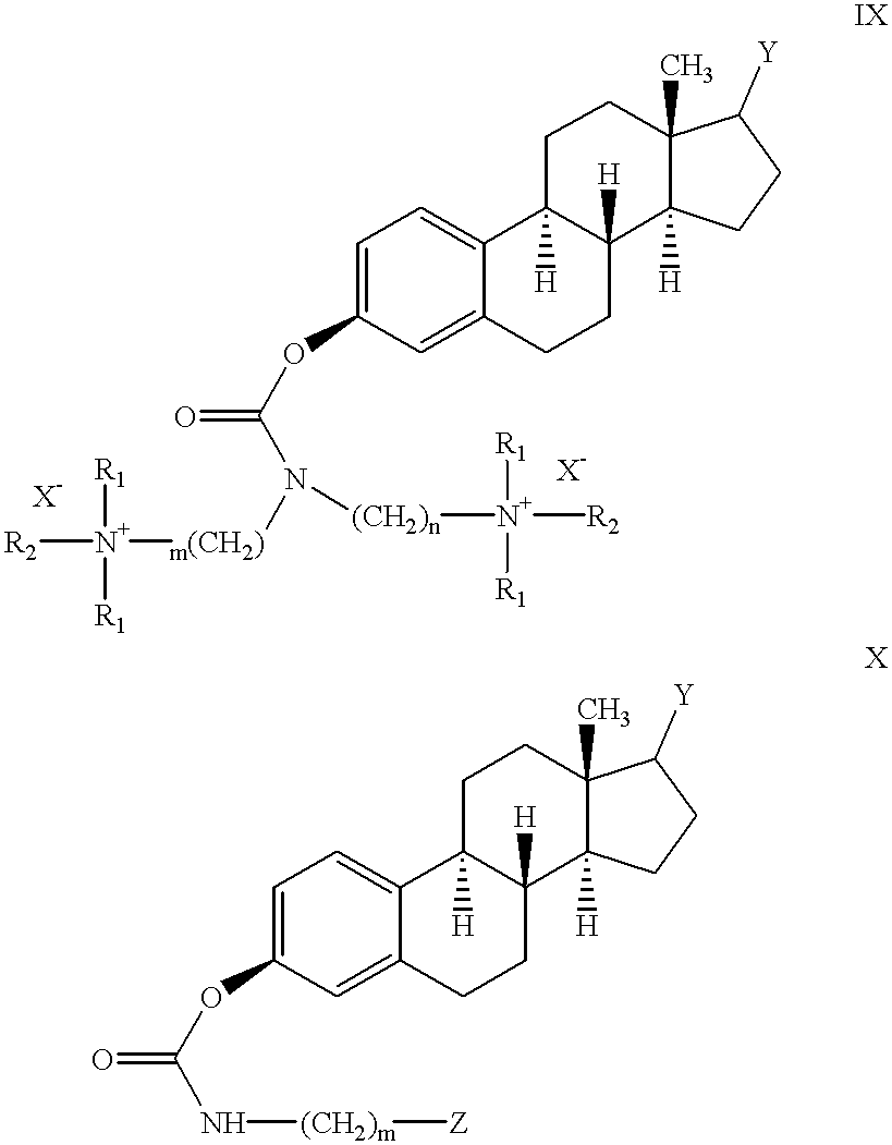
[R2][N+]([m(CH2)]N([(CH2)n][N+]([R2])([R1])[R1])C(OC1=CC=C2C(=C1)CCC1([H])C2([H])CCC2(C)C1([H])CCC2[Y])=O)([R1])[R1].N([(CH2)m][Z])C(OC1=CC=C2C(=C1)CCC1([H])C2([H])CCC2(C)C1([H])CCC2[Y])=O
